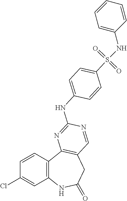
C1=CC2=C(C=C1Cl)NC(=O)CC1=C2N=C(NC2=CC=C(S(=O)(=O)NC3=CC=CC=C3)C=C2)N=C1
